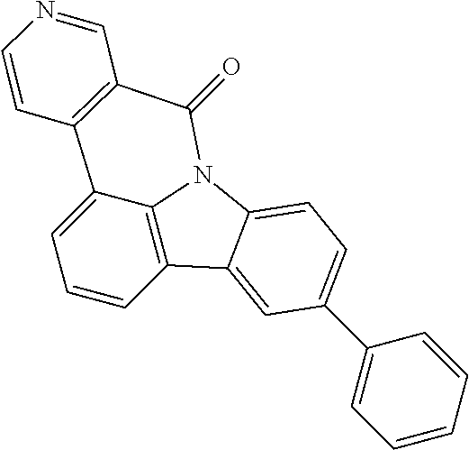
C1=CC2=C3C(=C1)C1=C(C(=O)N3C3=CC=C(C4=CC=CC=C4)C=C23)C=NC=C1
